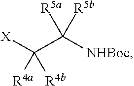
C(C([NHBoc])([R5b])[R5a])([X])([R4b])[R4a]
